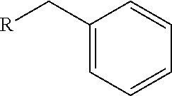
C1(C[R])=CC=CC=C1
